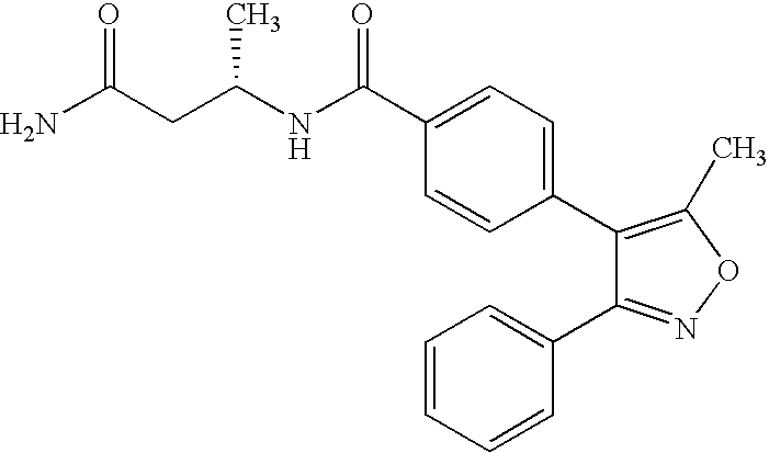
C1(C2=CC=C(C(NC(CC(N)=O)C)=O)C=C2)=C(C)ON=C1C1=CC=CC=C1
